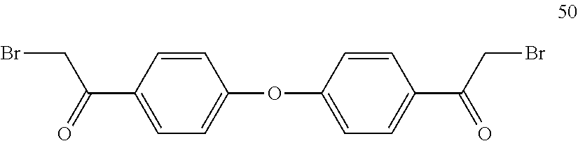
C1=CC(C(=O)CBr)=CC=C1OC1=CC=C(C(=O)CBr)C=C1
